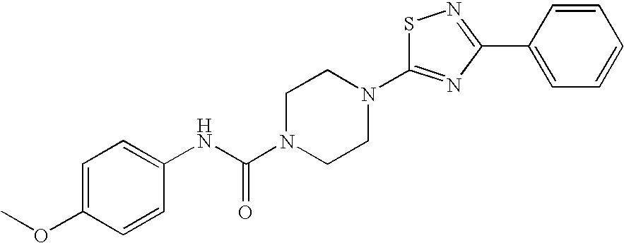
S1C(N2CCN(C(NC3=CC=C(OC)C=C3)=O)CC2)=NC(C2=CC=CC=C2)=N1
